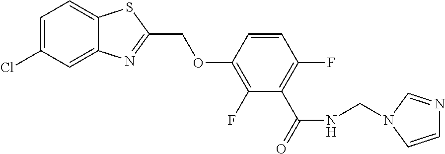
C12=CC(Cl)=CC=C1SC(COC1=C(F)C(C(=O)NCN3C=NC=C3)=C(F)C=C1)=N2
